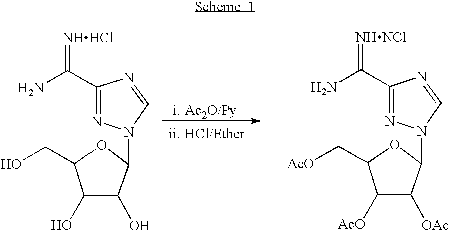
C1(C(N)=[NHHCl])=NN(C2OC(CO)C(O)C2O)C=N1.C1(C(N)=[NHNCl])=NN(C2OC(C[AcO])C([AcO])C2[OAc])C=N1
